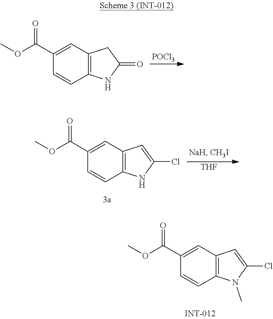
C1(C(OC)=O)=CC2=C(C=C1)N(C)C(Cl)=C2.C1(C(OC)=O)=CC2=C(C=C1)NC(=O)C2.[POCl3].C1(C(OC)=O)=CC2=C(C=C1)NC(Cl)=C2.[THF]
